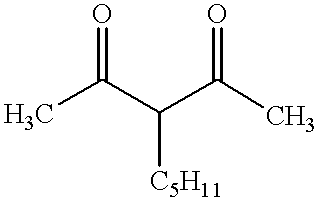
CC(C(C(C)=O)[C5H11])=O
